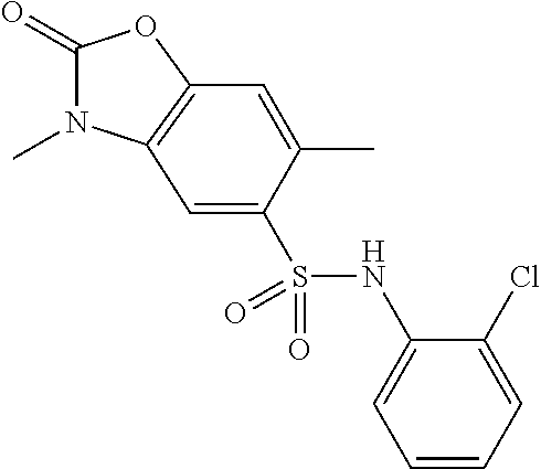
C1(=O)N(C)C2=C(O1)C=C(C)C(S(NC1=CC=CC=C1Cl)(=O)=O)=C2
